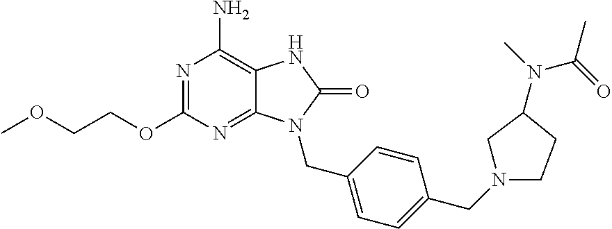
N1=C(OCCOC)N=C2C(=C1N)NC(=O)N2CC1=CC=C(CN2CC(N(C)C(=O)C)CC2)C=C1
